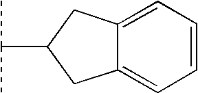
C(C1CC2=CC=CC=C2C1)(C)C
